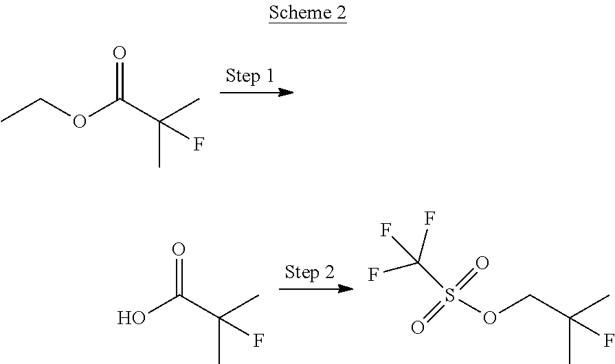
CCOC(C(C)(C)F)=O.OC(C(C)(C)F)=O.O(CC(C)(C)F)S(C(F)(F)F)(=O)=O
